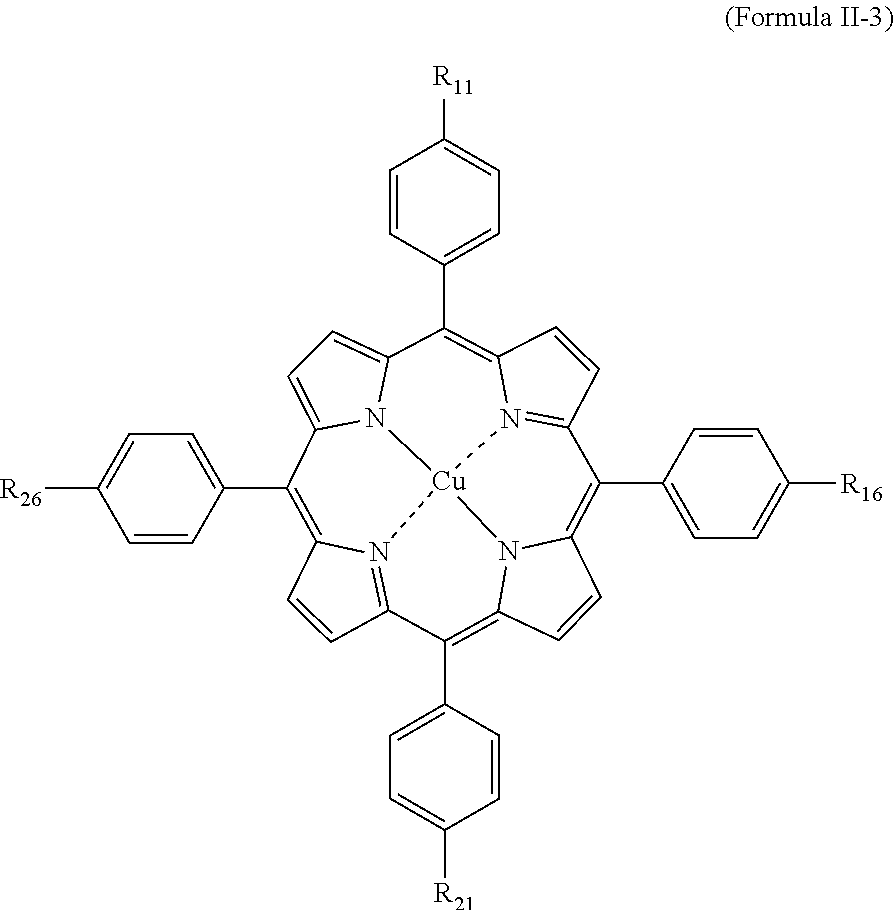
C1=CC2=N3C1=C(C1=CC=C([R26])C=C1)C1=CC=C4N1[Cu]31N3=C(C=CC3=C4C3=CC=C([R11])C=C3)C(C3=CC=C([R16])C=C3)=C3C=CC(=C2C2=CC=C([R21])C=C2)N31
